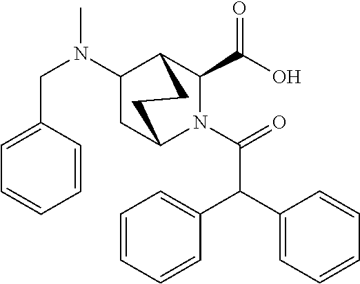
C1=CC=CC(C(C2=CC=CC=C2)C(=O)N2C(C(O)=O)C3C(N(CC4=CC=CC=C4)C)CC2CC3)=C1
